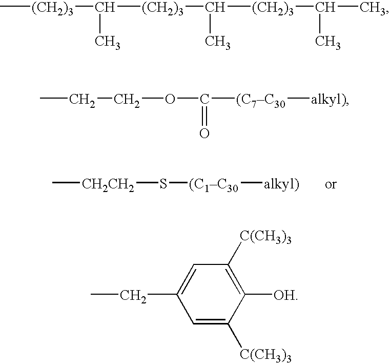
C[CH2CH2]S[(C1C30][alkyl)].C[(CH2)3]C(C)[(CH2)3]C([(CH2)3]C(C)C)C.CCCOC([(C7C30][alkyl)])=O.C1=C([C(CH3)3])C([OH])=C([C(CH3)3])C=C1CC
